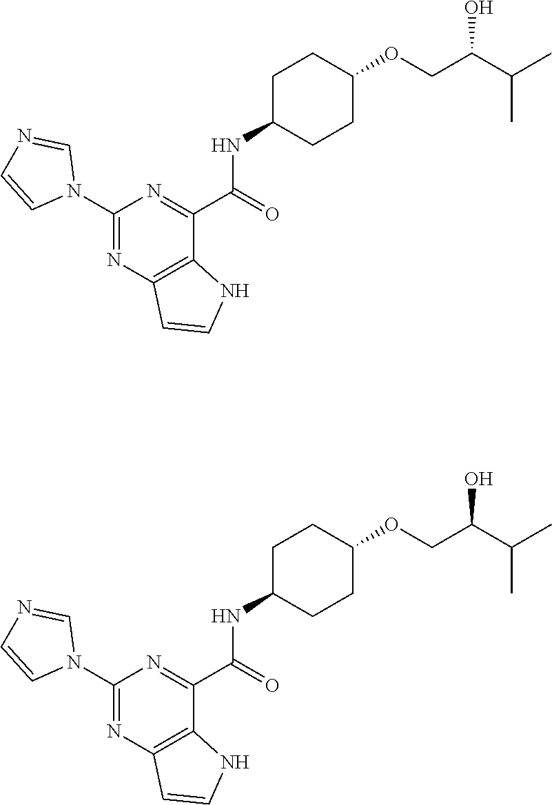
C1(N2C=NC=C2)=NC2=C(C(C(=O)NC3CCC(OCC(C(C)C)O)CC3)=N1)NC=C2.C1(N2C=NC=C2)=NC2=C(C(C(=O)NC3CCC(OCC(C(C)C)O)CC3)=N1)NC=C2
